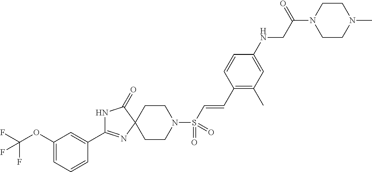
C1(C2=NC3(C(=O)N2)CCN(S(C=CC2=C(C)C=C(NCC(N4CCN(C)CC4)=O)C=C2)(=O)=O)CC3)=CC(OC(F)(F)F)=CC=C1
